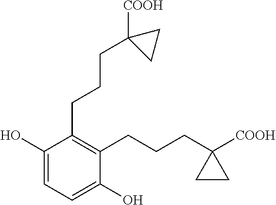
C1(O)=CC=C(O)C(CCCC2([COOH])CC2)=C1CCCC1([COOH])CC1
